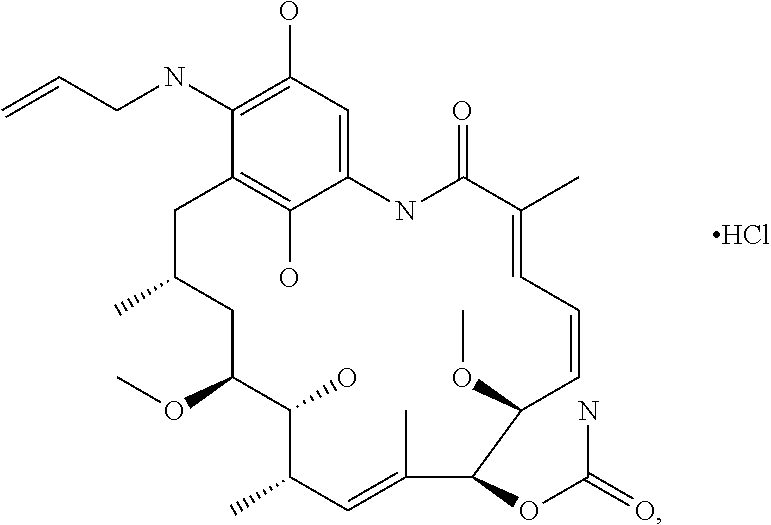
C12=CC(O)=C(NCC=C)C(=C1O)CC(C)CC(OC)C(O)C(C)C=C(C)C(OC(=O)N)C(OC)C=CC=C(C)C(=O)N2.Cl
